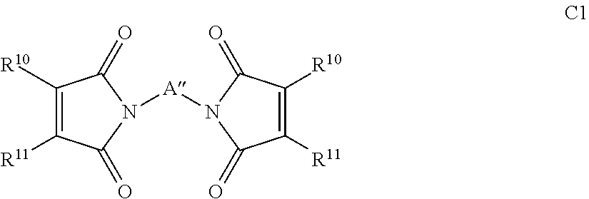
C1([R10])=C([R11])C(=O)N([A]N2C(=O)C([R11])=C([R10])C2=O)C1=O
